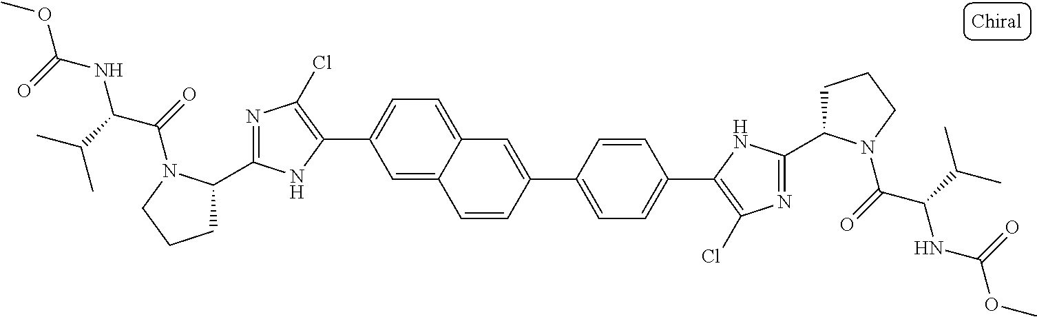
C1=C2C(=CC=C1C1=C(Cl)N=C(C3CCCN3C(=O)C(C(C)C)NC(OC)=O)N1)C=C(C1=CC=C(C3=C(Cl)N=C(C4CCCN4C(=O)C(C(C)C)NC(OC)=O)N3)C=C1)C=C2
